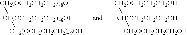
[CH2(OCH2CH2CH2)~8OH][CH(OCH2CH2CH2)~8OH][CH2(OCH2CH2CH2)~8OH].[CH2OCH2CH2CH2OH][CHOCH2CH2CH2OH][CH2OCH2CH2CH2OH]
